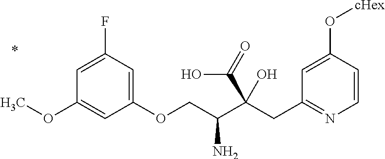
C1=CC(O[cHex])=CC(CC(C(COC2=CC(F)=CC(OC)=C2)N)(C(=O)O)O)=N1
